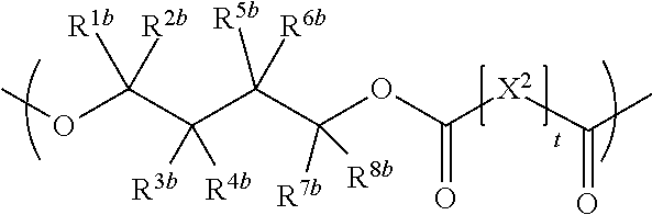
O(C(C(C(C(OC([X2]C(C)=O)=O)([R7b])[R8b])([R5b])[R6b])([R3b])[R4b])([R1b])[R2b])C
